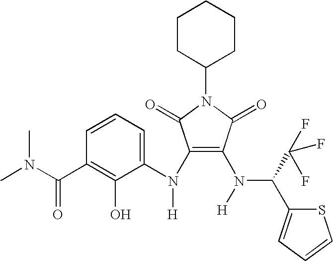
C1(N(C2=CC=CC(C(N(C)C)=O)=C2O)[H])=C(N(C(C2=CC=CS2)C(F)(F)F)[H])C(=O)N(C2CCCCC2)C1=O
